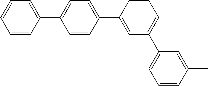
C1=CC(C2=CC=C(C3=CC(C4=CC=CC(C)=C4)=CC=C3)C=C2)=CC=C1
